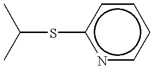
C(Sc1ncccc1)(C)C
